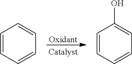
[Oxidant].C1=CC=CC=C1.C1=CC=CC=C1O
